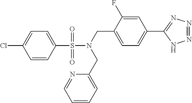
C1=CC(S(N(CC2=CC=C(C3=NN=NN3)C=C2F)CC2=CC=CC=N2)(=O)=O)=CC=C1Cl
